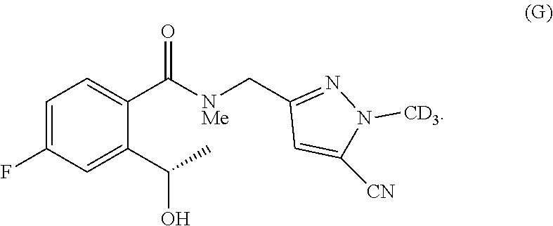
C1=C(F)C=C(C(C)O)C(C([NMe]CC2=NN([CD3])C([CN])=C2)=O)=C1
